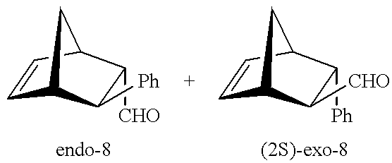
C1=CC2CC1C([CHO])C2[Ph].C1=CC2CC1C([Ph])C2[CHO]
